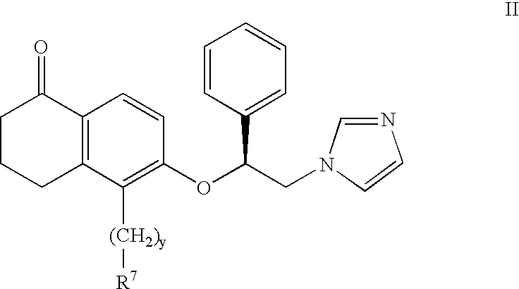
C1([(CH2)y][R7])=C(OC(CN2C=CN=C2)C2=CC=CC=C2)C=CC2=C1CCCC2=O
